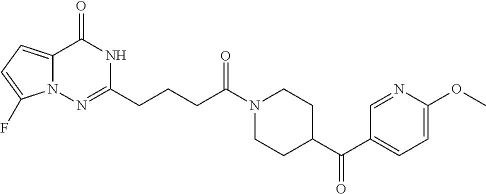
N1=C(CCCC(N2CCC(C(=O)C3=CC=C(OC)N=C3)CC2)=O)NC(=O)C2=CC=C(F)N12
